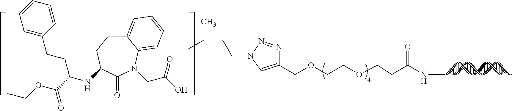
C1(COCCOCCC(NC)=O)=CN(CCC(C)C)N=N1.C12=CC=CC=C1N(CC(=O)O)C(=O)C(NC(C(OCC)=O)CCC1=CC=CC=C1)CC2
